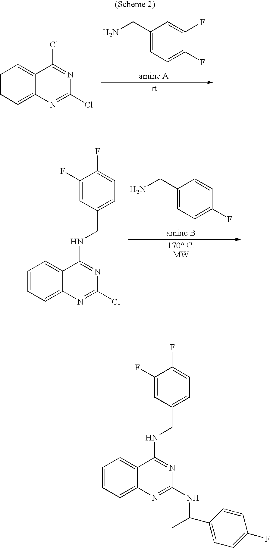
C1(CN)=CC=C(F)C(F)=C1.C1=CC=C2C(=C1)C(Cl)=NC(Cl)=N2.C1(C(N)C)=CC=C(F)C=C1.C1=CC=C2C(=C1)C(NCC1=CC=C(F)C(F)=C1)=NC(Cl)=N2.C1=CC=C2C(=C1)C(NCC1=CC=C(F)C(F)=C1)=NC(NC(C1=CC=C(F)C=C1)C)=N2
